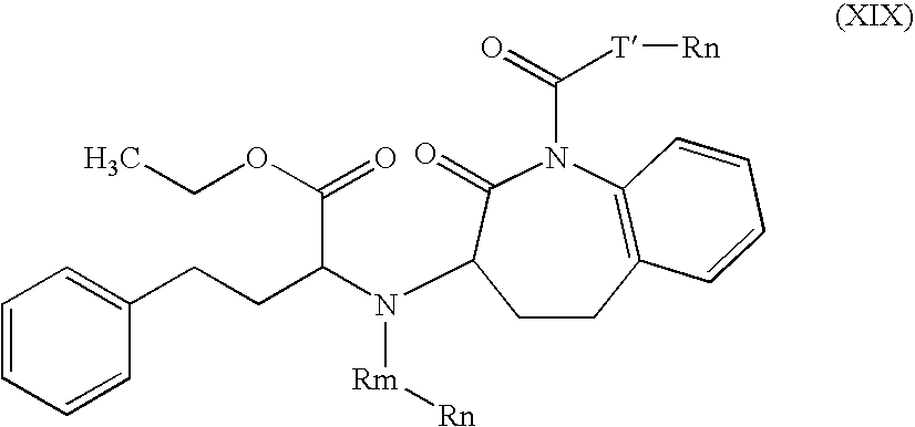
C1=CC=CC(CCC(N([Rm][Rn])C2CCC3=C(N(C([T][Rn])=O)C2=O)C=CC=C3)C(OCC)=O)=C1
